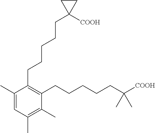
C1(C)=CC(C)=C(C)C(CCCCCC([COOH])(C)C)=C1CCCCCC1([COOH])CC1
